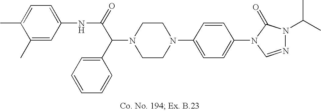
N1(C(C2=CC=CC=C2)C(=O)NC2=CC=C(C)C(C)=C2)CCN(C2=CC=C(N3C=NN(C(C)C)C3=O)C=C2)CC1
